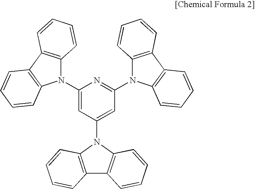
C1(N2C3=C(C4=C2C=CC=C4)C=CC=C3)=CC(N2C3=C(C4=C2C=CC=C4)C=CC=C3)=CC(N2C3=C(C4=C2C=CC=C4)C=CC=C3)=N1
